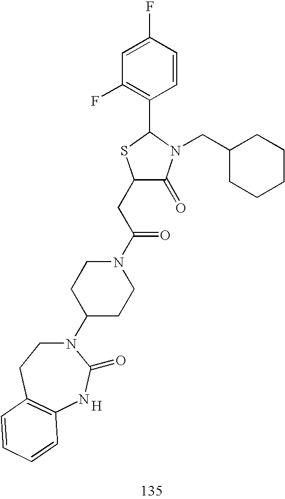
C1(CC(N2CCC(N3CCC4=C(NC3=O)C=CC=C4)CC2)=O)C(=O)N(CC2CCCCC2)C(C2=C(F)C=C(F)C=C2)S1.[H]
